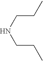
C(CC)NCCC
